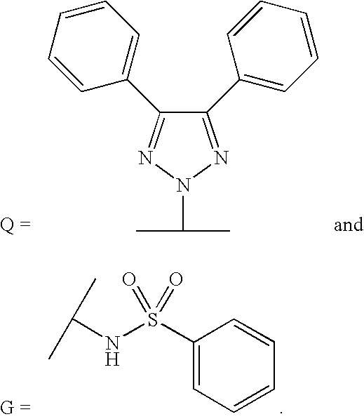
C(NS(C1=CC=CC=C1)(=O)=O)(C)C.C1(C2=CC=CC=C2)=NN(C(C)C)N=C1C1=CC=CC=C1
